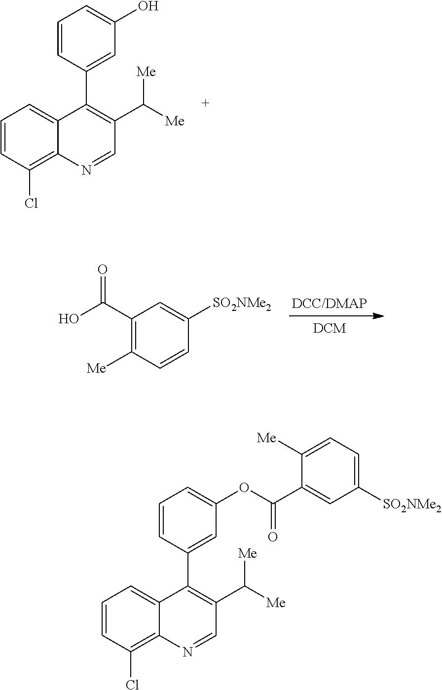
C1(C2=CC(O)=CC=C2)=C(C([Me])[Me])C=NC2=C(Cl)C=CC=C12.OC(C1=C([Me])C=CC([SO2NMe2])=C1)=O.C1(C2=CC(OC(C3=CC([SO2NMe2])=CC=C3[Me])=O)=CC=C2)=C(C([Me])[Me])C=NC2=C(Cl)C=CC=C12
